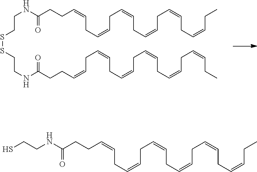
C(=O)(NCCSSCCNC(=O)CCC=CCC=CCC=CCC=CCC=CCC=CCC)CCC=CCC=CCC=CCC=CCC=CCC=CCC.C(=O)(NCCS)CCC=CCC=CCC=CCC=CCC=CCC=CCC
